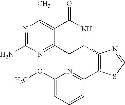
N1=C(N)N=C2C(=C1C)C(=O)NC(C1=C(C3=NC(OC)=CC=C3)SC=N1)C2
